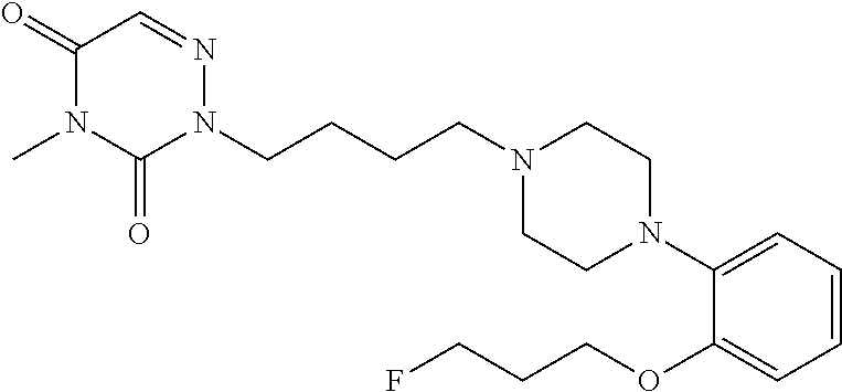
N1(CCCCN2N=CC(=O)N(C)C2=O)CCN(C2=CC=CC=C2OCCCF)CC1
